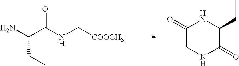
NC(C(NC[COOCH3])=O)CC.C1(=O)CNC(=O)C(CC)N1
